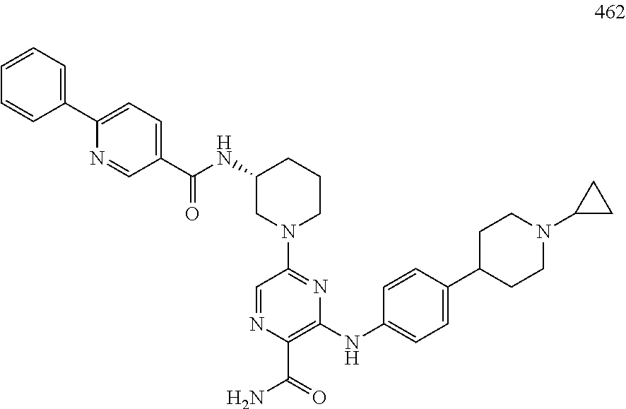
C1=NC(C(=O)N)=C(NC2=CC=C(C3CCN(C4CC4)CC3)C=C2)N=C1N1CCCC(NC(=O)C2=CC=C(C3=CC=CC=C3)N=C2)C1
